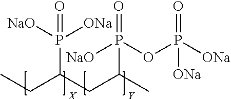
CCC(CC(C)P([NaO])(OP([ONa])(=O)[ONa])=O)P([NaO])([ONa])=O
